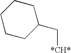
C1CCC(C[*CH*])CC1
